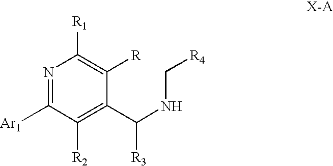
N1=C([Ar1])C([R2])=C(C(NC[R4])[R3])C([R])=C1[R1]
